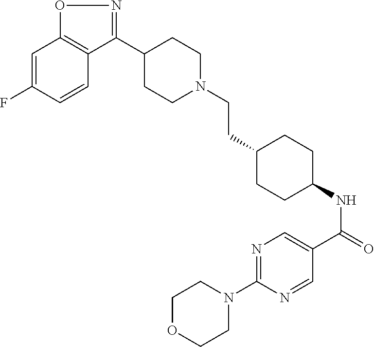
O1C2=C(C(C3CCN(CCC4CCC(NC(=O)C5=CN=C(N6CCOCC6)N=C5)CC4)CC3)=N1)C=CC(F)=C2
